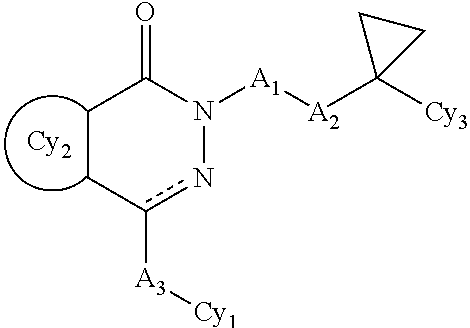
[Cy2].C1Cc([A3][Cy1])nN([A1][A2]C2([Cy3])CC2)C1=O
